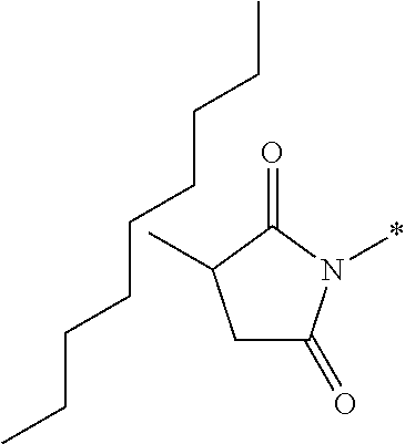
C1C(=O)N(*)C(=O)C1C.CCCCCCCCC
